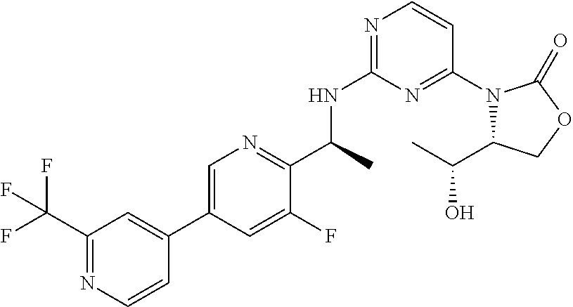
C1(C(C)NC2=NC=CC(N3C(C(O)C)COC3=O)=N2)=NC=C(C2=CC(C(F)(F)F)=NC=C2)C=C1F
